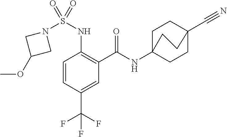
C1=CC(C(F)(F)F)=CC(C(=O)NC23CCC(C#N)(CC2)CC3)=C1NS(N1CC(OC)C1)(=O)=O
